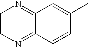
C1=CN=C2C(=N1)C=C(C)C=C2
